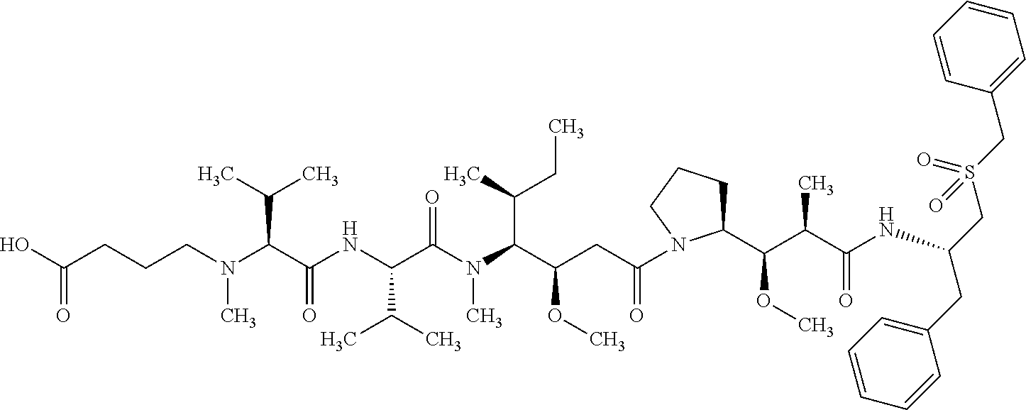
N(C(C(NC(C(C)C)C(N(C)C(C(C)CC)C(CC(=O)N1C(C(C(C(=O)NC(CS(CC2=CC=CC=C2)(=O)=O)CC2=CC=CC=C2)C)OC)CCC1)OC)=O)=O)C(C)C)(C)CCCC(O)=O
